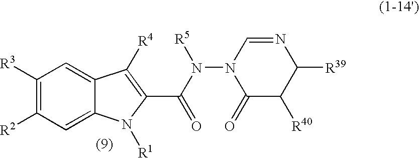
C1([R3])=C([R2])C=C2C(=C1)C([R4])=C(C(=O)N([R5])N1C(=O)C([R40])C([R39])N=C1)N2[R1]
